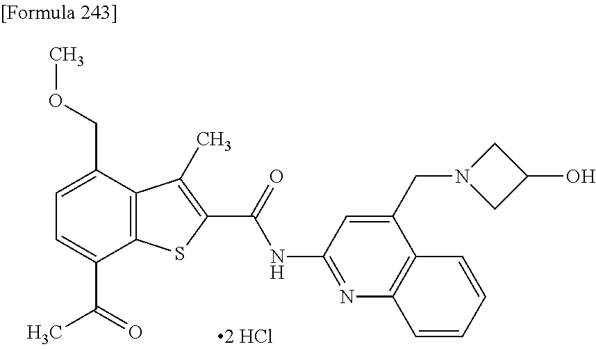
C1=C(C(=O)C)C2=C(C(COC)=C1)C(C)=C(C(=O)NC1=NC3=C(C(CN4CC(O)C4)=C1)C=CC=C3)S2
